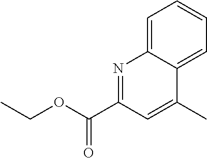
C(OC(C1=NC2=CC=CC=C2C(C)=C1)=O)C
